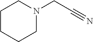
C1CCCN(CC#N)C1
